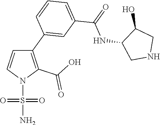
C1(C2=CC(C(=O)NC3CNCC3O)=CC=C2)=C(C(O)=O)N(S(N)(=O)=O)C=C1
